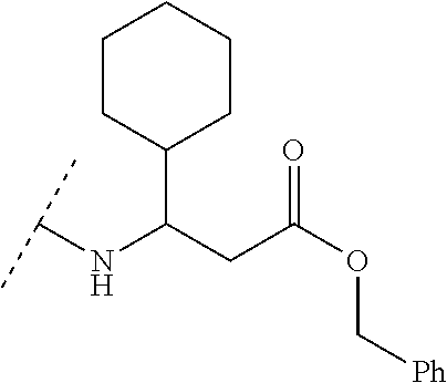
C1(C(CC(OC[Ph])=O)NC(C)C)CCCCC1
